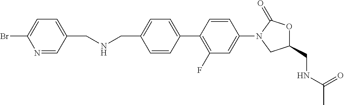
C(C1=CC=C(C2=C(F)C=C(N3CC(CNC(C)=O)OC3=O)C=C2)C=C1)NCC1=CC=C(Br)N=C1
